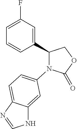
C1(C2=CC(F)=CC=C2)COC(=O)N1C1=CC=C2C(=C1)NC=N2
